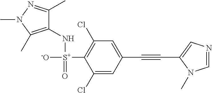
C1(N[S+]([-O])(=O)C2=C(Cl)C=C(C#CC3=CN=CN3C)C=C2Cl)=C(C)N(C)N=C1C
